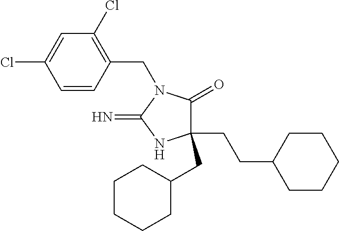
C1(CCC2CCCCC2)(CC2CCCCC2)C(=O)N(CC2=C(Cl)C=C(Cl)C=C2)C(=N)N1
